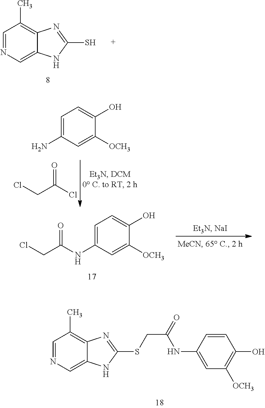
C1=NC=C2C(=C1C)N=C(S)N2.C1=C(N)C=C([OCH3])C(O)=C1.ClCC(Cl)=O.C1=C(NC(CCl)=O)C=C([OCH3])C(O)=C1.C1=NC=C2C(=C1C)N=C(SCC(=O)NC1=CC([OCH3])=C(O)C=C1)N2
